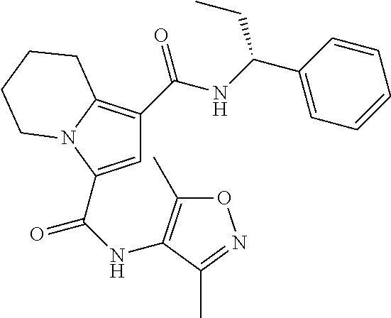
C1=C(C(NC2=C(C)ON=C2C)=O)N2C(=C1C(NC(C1=CC=CC=C1)CC)=O)CCCC2
